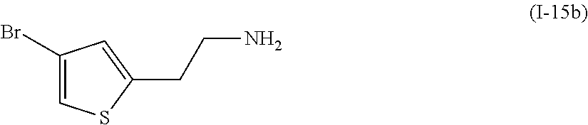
C1(Br)=CSC(CCN)=C1
